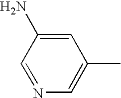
C1=NC=C(C)C=C1N
